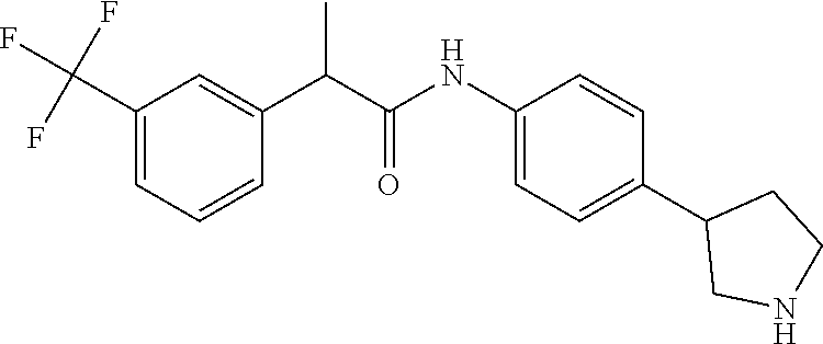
C(C1=CC(C(F)(F)F)=CC=C1)(C(NC1=CC=C(C2CNCC2)C=C1)=O)C
